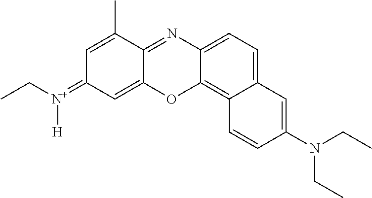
CCN(C1=CC2=CC=C3N=C4C(C)=CC(=[N+]([H])CC)C=C4OC3=C2C=C1)CC
